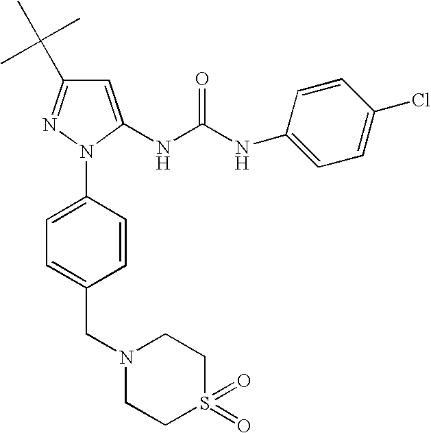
C1=C(NC(NC2=CC=C(Cl)C=C2)=O)N(C2=CC=C(CN3CCS(=O)(=O)CC3)C=C2)N=C1C(C)(C)C
